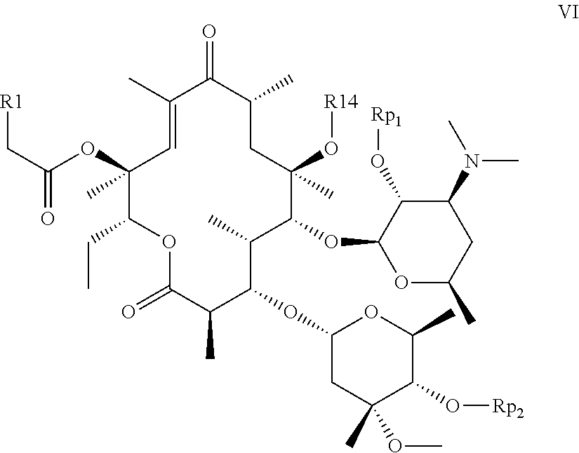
O1C(=O)C(C)C(OC2CC(C)(OC)C(O[Rp2])C(C)O2)C(C)C(OC2OC(C)CC(N(C)C)C2O[Rp1])C(O[R14])(C)CC(C)C(=O)C(C)=CC(OC(C[R1])=O)(C)C1CC
